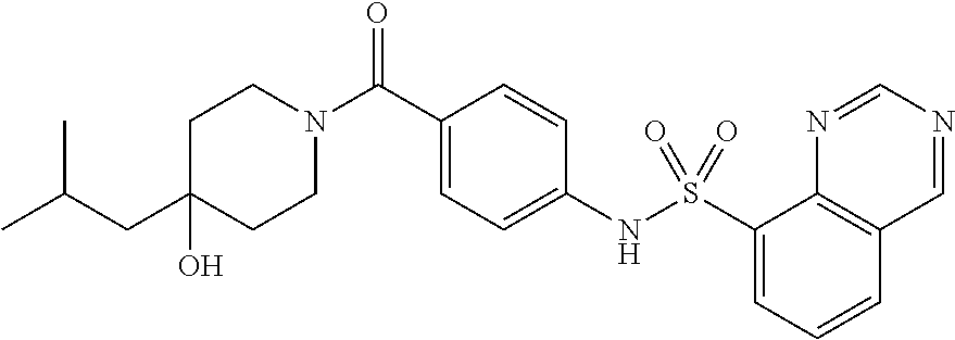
C1CN(C(C2=CC=C(NS(=O)(=O)C3=CC=CC4=C3N=CN=C4)C=C2)=O)CCC1(O)CC(C)C
